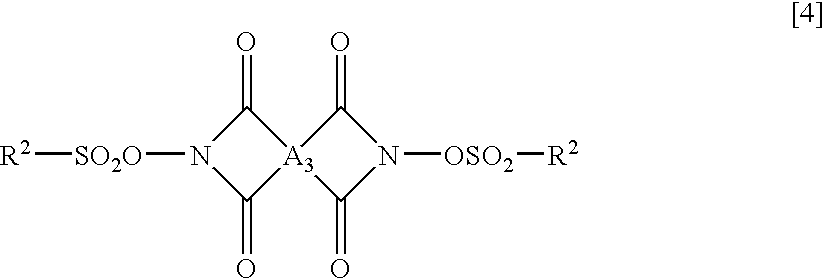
N1([SO2O][R2])C(=O)[A3]2(C1=O)C(=O)N([OSO2][R2])C2=O
